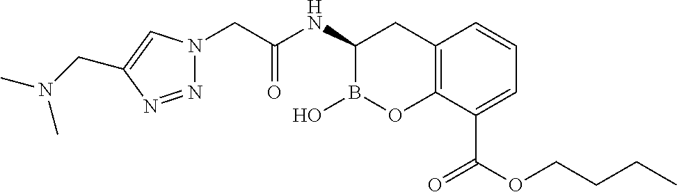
N1=NC(CN(C)C)=CN1CC(NC1B(O)OC2=C(C1)C=CC=C2C(OCCCC)=O)=O
